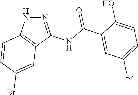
C1=C(C(=O)NC2=NNC3=C2C=C(Br)C=C3)C(O)=CC=C1Br
